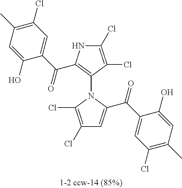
N1(C2=C(C(C3=CC(Cl)=C(C)C=C3O)=O)NC(Cl)=C2Cl)C(Cl)=C(Cl)C=C1C(C1=CC(Cl)=C(C)C=C1O)=O
